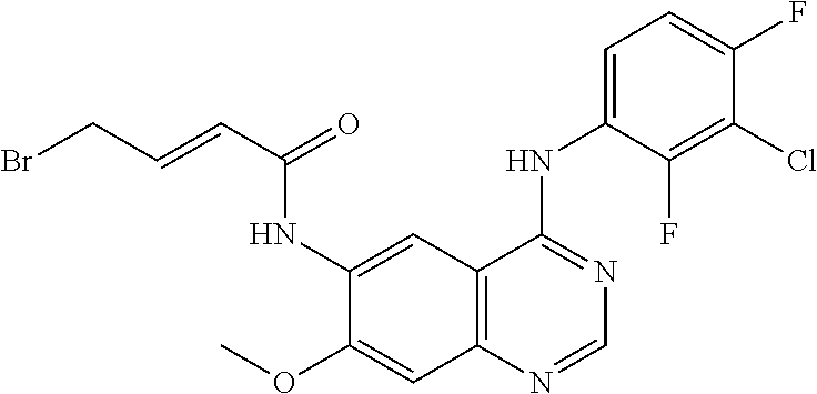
C12=C(N=CN=C1NC1=CC=C(F)C(Cl)=C1F)C=C(OC)C(NC(C=CCBr)=O)=C2
